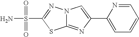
C12=NC(C3=CC=CC=N3)=CN1N=C(S(N)(=O)=O)S2
